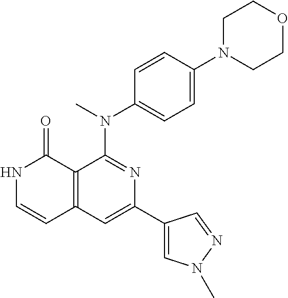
C1=CC(N(C2=NC(C3=CN(C)N=C3)=CC3=C2C(=O)NC=C3)C)=CC=C1N1CCOCC1
